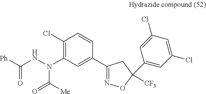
C1(Cl)=C(N(NC([Ph])=O)C(=O)[Me])C=C(C2=NOC(C3=CC(Cl)=CC(Cl)=C3)([CF3])C2)C=C1
